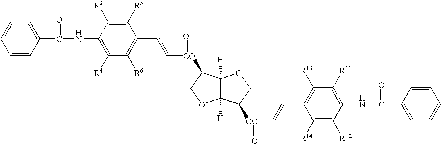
C1=CC(C(NC2=C([R4])C([R6])=C(C=C[CO](=O)C3C4([H])C([H])(OC3)C([OC](C=CC3=C([R13])C([R11])=C(NC(C5=CC=CC=C5)=O)C([R12])=C3[R14])=O)CO4)C([R5])=C2[R3])=O)=CC=C1
